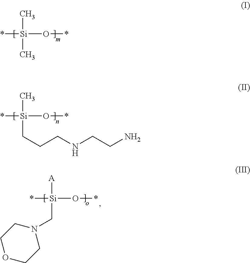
*[Si](O*)(C)C.*[Si](O*)(C)CCCNCCN.*[Si](O*)([A])CN1CCOCC1
